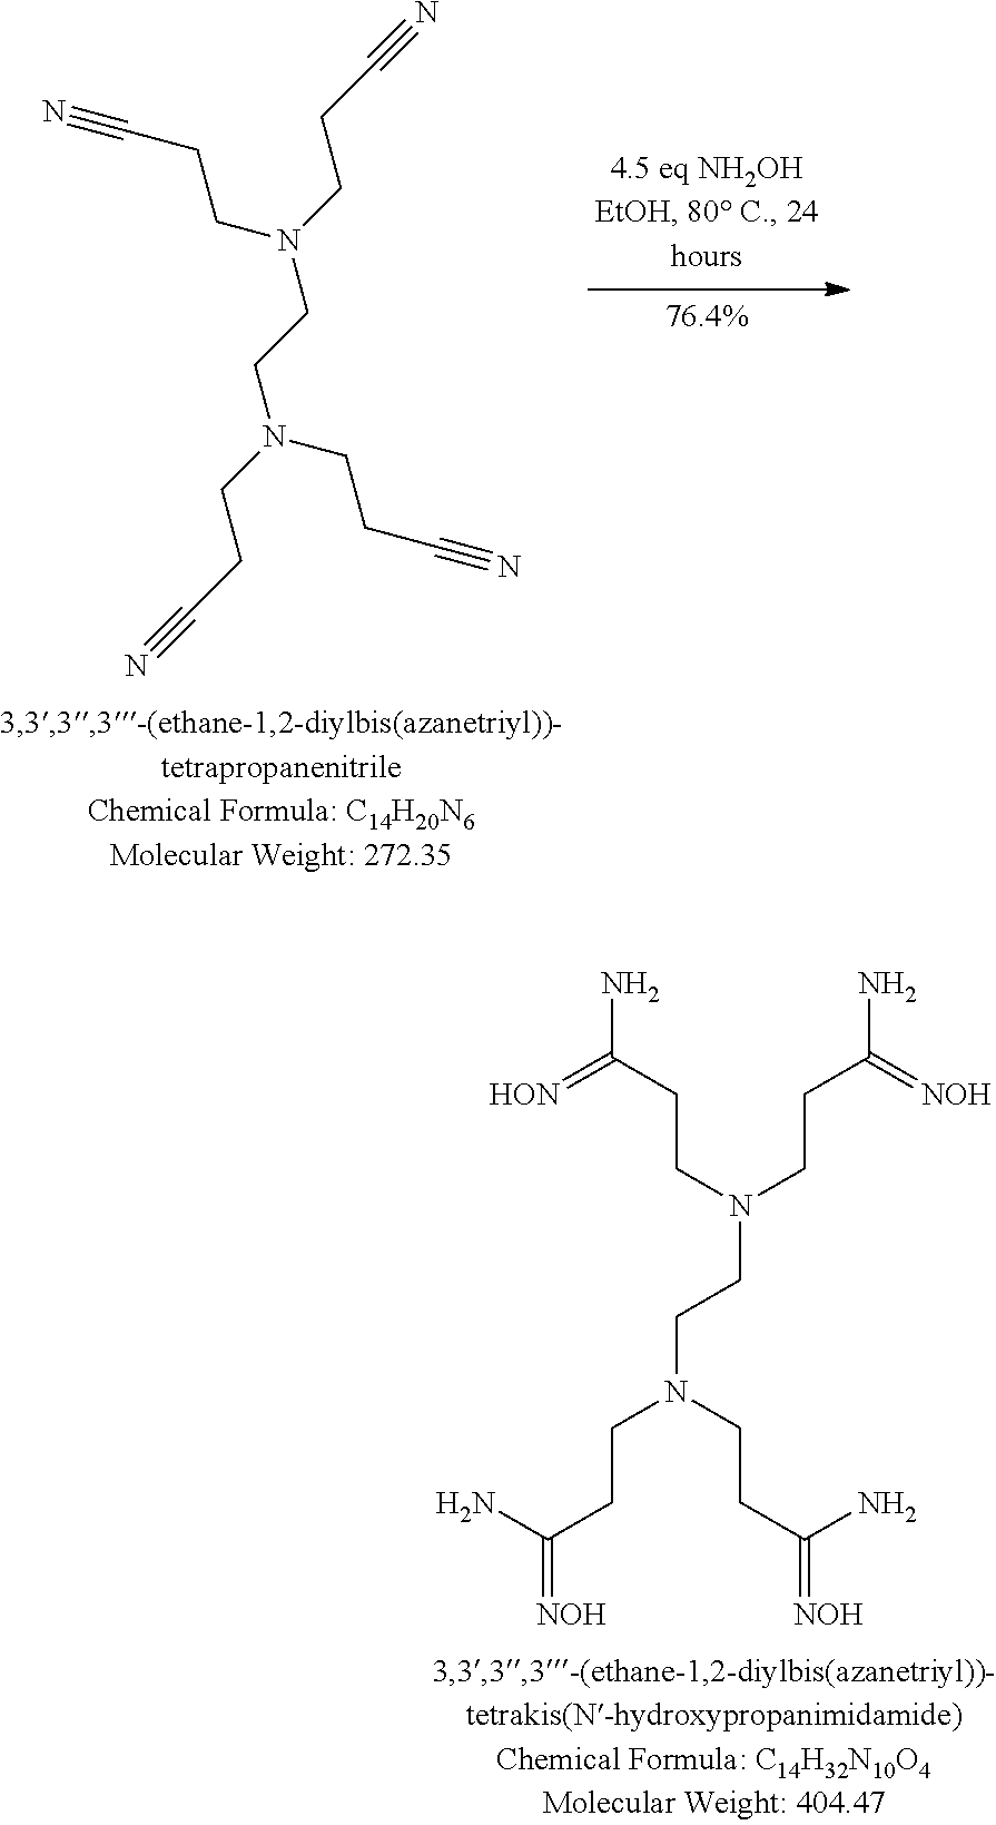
[HON]=C(CCN(CCC(=[NOH])N)CCN(CCC(N)=[NOH])CCC(N)=[NOH])N.N#CCCN(CCC#N)CCN(CCC#N)CCC#N
